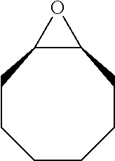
C1CCCCCC2C1O2
